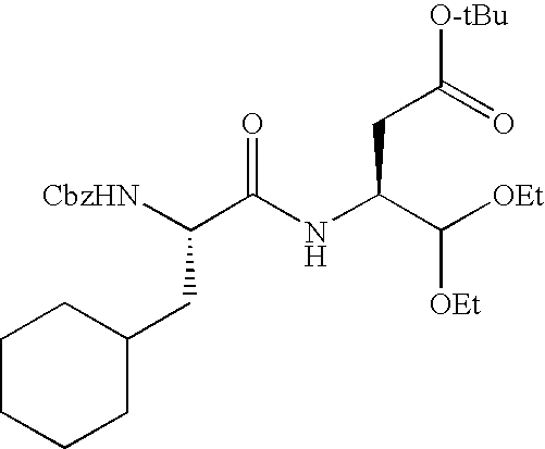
C1CCCC(CC([CbzHN])C(NC(C([OEt])[OEt])CC(=O)[O-tBu])=O)C1
